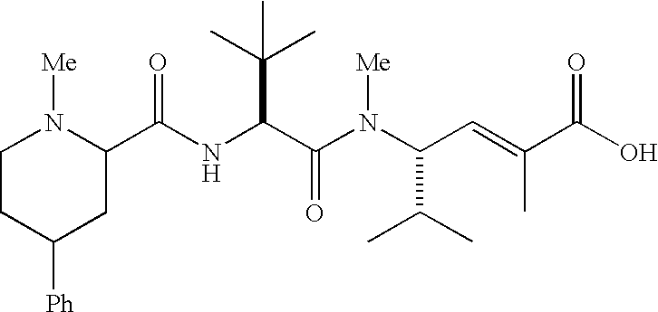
N(C(C(N(C(C=C(C(O)=O)C)C(C)C)[Me])=O)C(C)(C)C)C(C1N([Me])CCC([Ph])C1)=O
